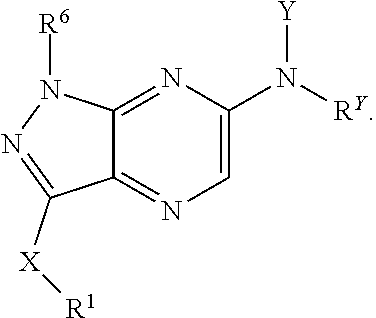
[RY]N([Y])C1=CN=C2C(=N1)N([R6])N=C2[X][R1]
